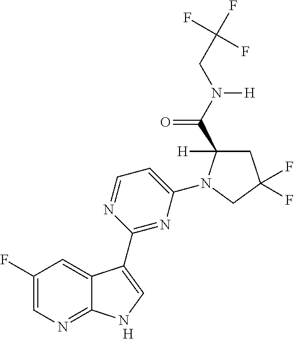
[H].C1(F)=CN=C2C(=C1)C(C1=NC(N3C(C(N(CC(F)(F)F)[H])=O)([H])CC(F)(F)C3)=CC=N1)=CN2
